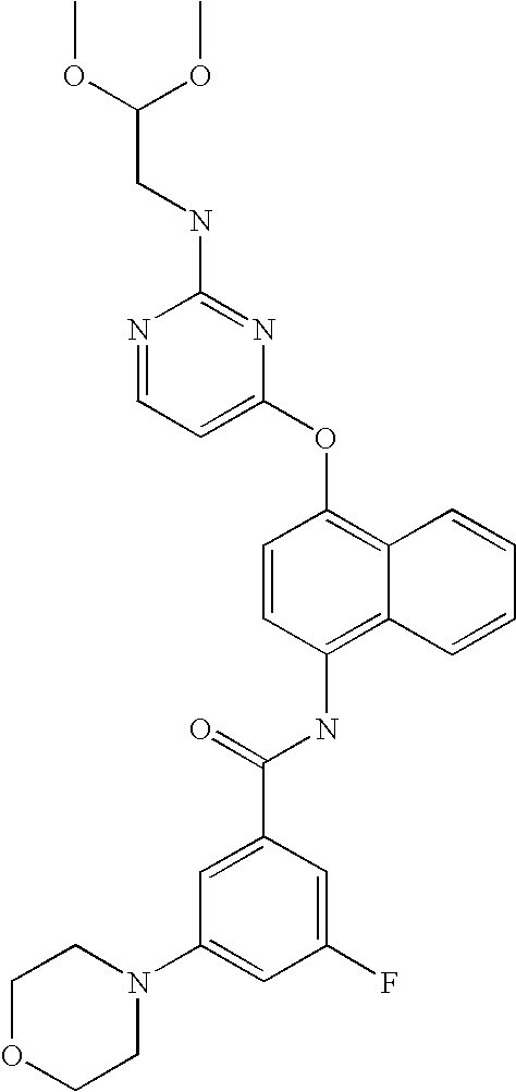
N1=CC=C(OC2=C3C(=C(NC(C4=CC(N5CCOCC5)=CC(F)=C4)=O)C=C2)C=CC=C3)N=C1NCC(OC)OC
